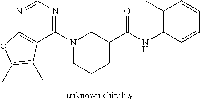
N1=CN=C(N2CCCC(C(NC3=C(C)C=CC=C3)=O)C2)C2=C1OC(C)=C2C
